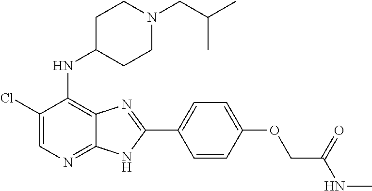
C1(Cl)=CN=C2C(=C1NC1CCN(CC(C)C)CC1)N=C(C1=CC=C(OCC(NC)=O)C=C1)N2
